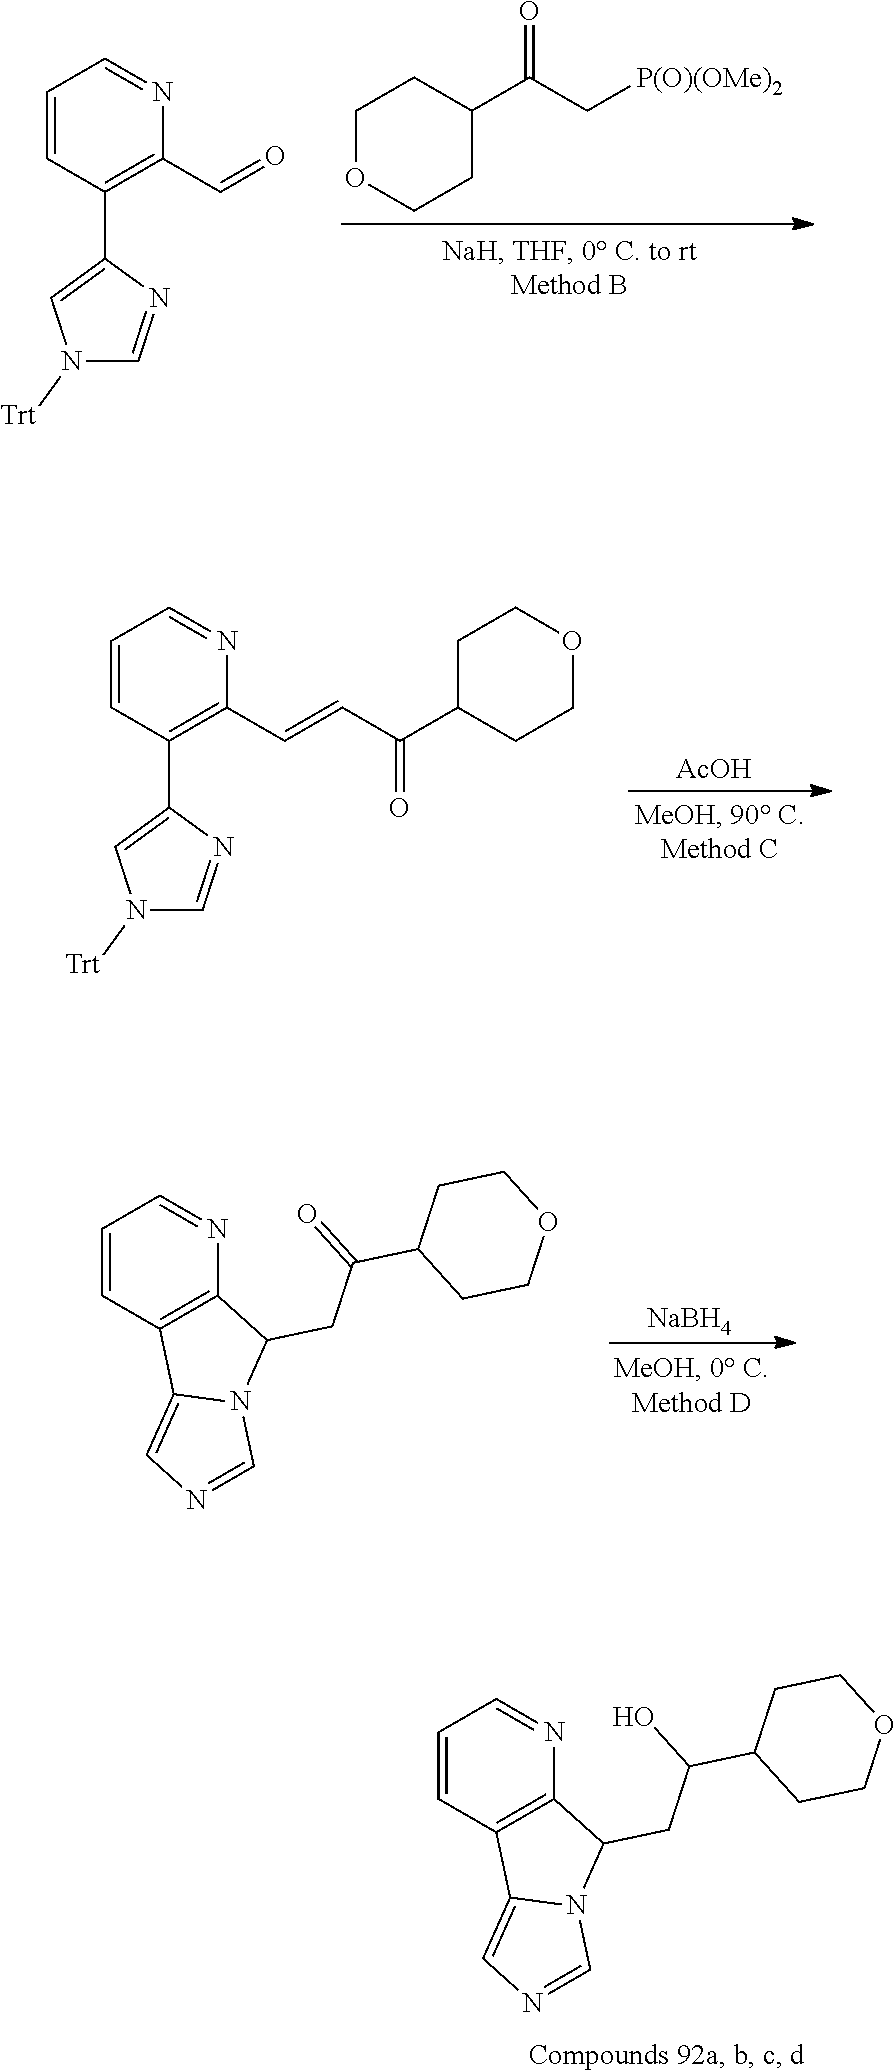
C1OCCC(C(C[P(O)(OMe)2])=O)C1.C1=CC(C2=CN([Trt])C=N2)=C(C=O)N=C1.[AcOH].C1=CC(C2=CN([Trt])C=N2)=C(C=CC(C2CCOCC2)=O)N=C1.[NaBH4].C1=CC2=C(N=C1)C(CC(C1CCOCC1)=O)N1C2=CN=C1.C1=CC2=C(N=C1)C(CC(C1CCOCC1)O)N1C2=CN=C1
